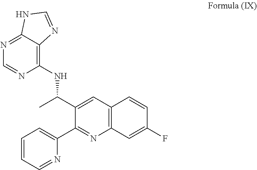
C1=C(C(NC2=C3C(=NC=N2)NC=N3)C)C(C2=CC=CC=N2)=NC2=C1C=CC(F)=C2
